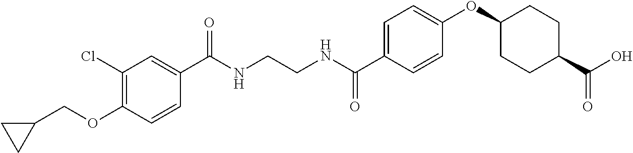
N(CCNC(C1=CC=C(OC2CCC(C(O)=O)CC2)C=C1)=O)C(=O)C1=CC(Cl)=C(OCC2CC2)C=C1
